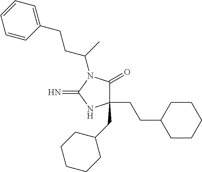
C1(CC2CCCCC2)(CCC2CCCCC2)C(=O)N(C(CCC2=CC=CC=C2)C)C(=N)N1
